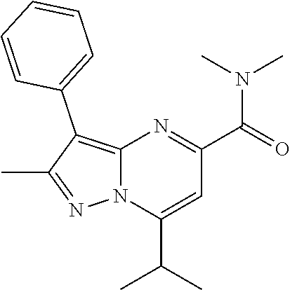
C12=C(C3=CC=CC=C3)C(C)=NN1C(C(C)C)=CC(C(=O)N(C)C)=N2
